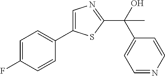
C1=C(F)C=CC(C2=CN=C(C(O)(C3=CC=NC=C3)C)S2)=C1
